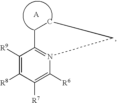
C1C2=N(CC1)C([R6])=C([R7])C([R8])=C2[R9]
